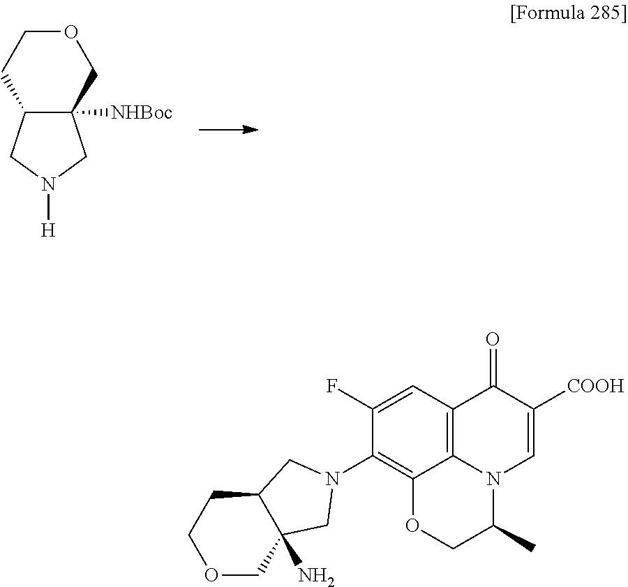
C12C([NHBoc])(CN([H])C1)COCC2.C12=C3C=C(F)C(N4CC5(N)C(CCOC5)C4)=C1OCC(C)N2C=C([COOH])C3=O
